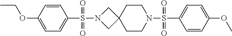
C1=C(OCC)C=CC(S(N2CC3(C2)CCN(S(C2=CC=C(OC)C=C2)(=O)=O)CC3)(=O)=O)=C1
